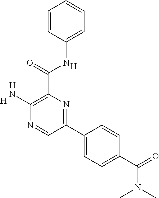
[H].[H].C1(N)=C(C(NC2=CC=CC=C2)=O)N=C(C2=CC=C(C(=O)N(C)C)C=C2)C=N1.[H]
